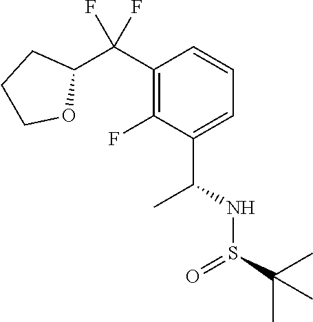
C(C1=C(F)C(C(NS(C(C)(C)C)=O)C)=CC=C1)(C1CCCO1)(F)F
